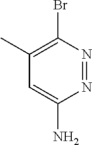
C1(Br)=C(C)C=C(N)N=N1
